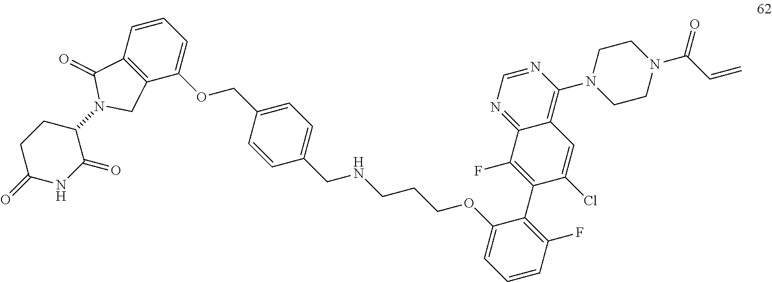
C1CC(=O)NC(=O)C1N1CC2=C(C1=O)C=CC=C2OCC1=CC=C(CNCCCOC2=CC=CC(F)=C2C2=C(F)C3=NC=NC(N4CCN(C(C=C)=O)CC4)=C3C=C2Cl)C=C1
